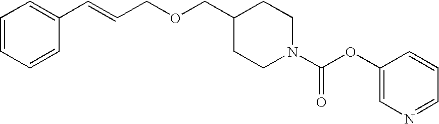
C1C(COCC=CC2=CC=CC=C2)CCN(C(OC2=CN=CC=C2)=O)C1
